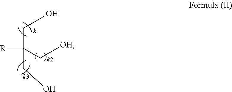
[R]C(C[OH])(CO)CO
